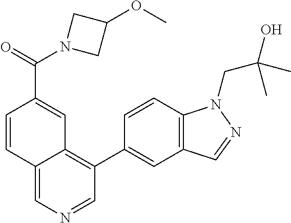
C1=CC2=CN=CC(C3=CC4=C(C=C3)N(CC(C)(O)C)N=C4)=C2C=C1C(N1CC(OC)C1)=O
